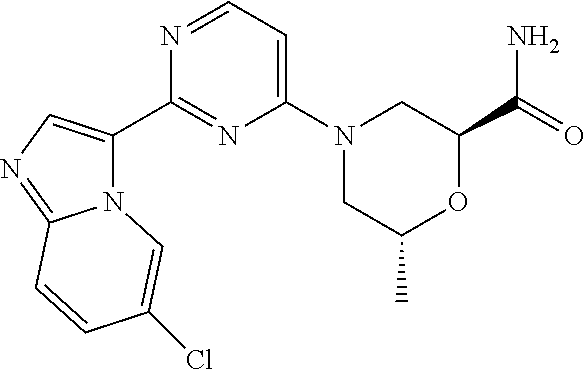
NC(C1CN(C2=CC=NC(C3=CN=C4N3C=C(Cl)C=C4)=N2)CC(C)O1)=O
